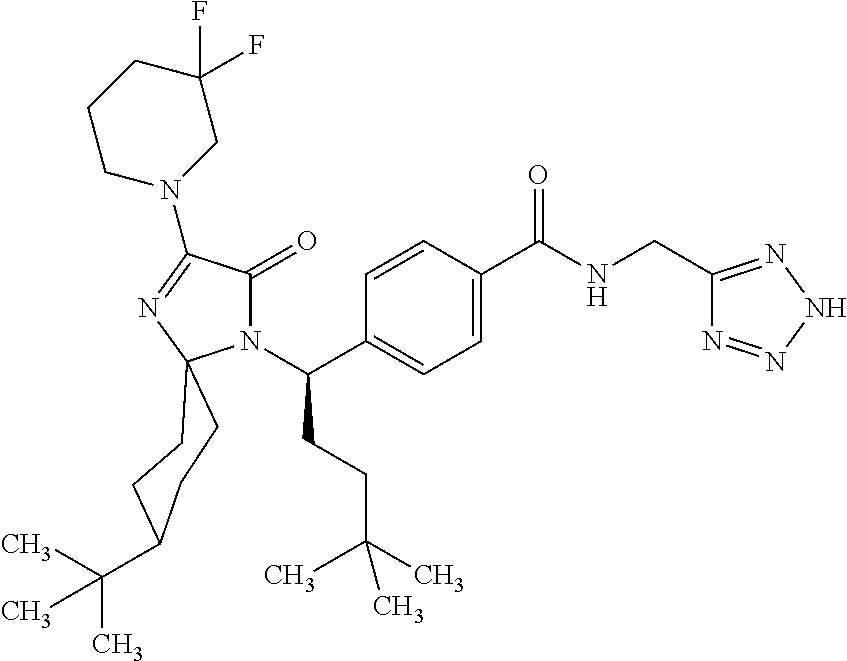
N1(C(C2=CC=C(C(NCC3=NNN=N3)=O)C=C2)CCC(C)(C)C)C(=O)C(N2CC(F)(F)CCC2)=NC12CCC(C(C)(C)C)CC2
